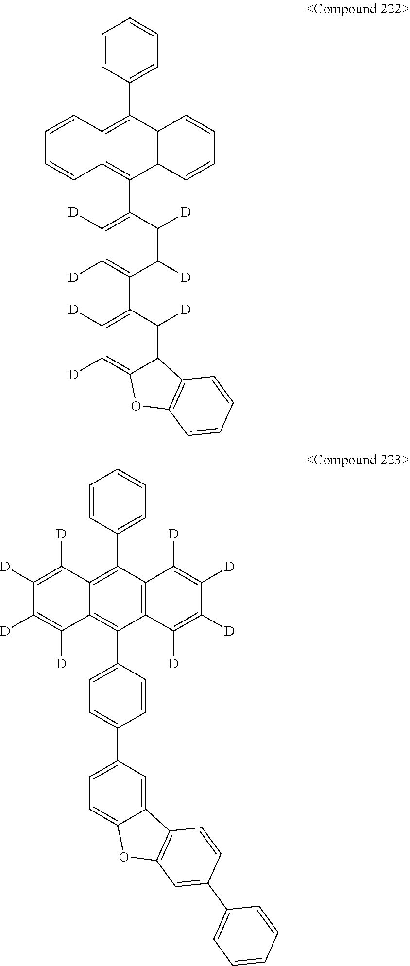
C1=CC(C2=C3C(=C(C4=C([D])C([D])=C(C5=C([D])C([D])=C6C(=C5[D])C5=C(O6)C=CC=C5)C([D])=C4[D])C4=C2C=CC=C4)C=CC=C3)=CC=C1.C1=CC(C2=C3C(=C(C4=CC=C(C5=CC=C6C(=C5)C5=C(O6)C=C(C6=CC=CC=C6)C=C5)C=C4)C4=C2C([D])=C([D])C([D])=C4[D])C([D])=C([D])C([D])=C3[D])=CC=C1
